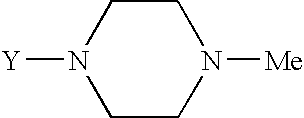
C1CN([Me])CCN1[Y]
